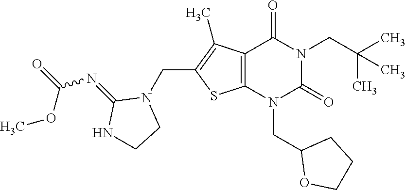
C12=C(N(CC3OCCC3)C(=O)N(CC(C)(C)C)C1=O)SC(CN1C(=NC(OC)=O)NCC1)=C2C
